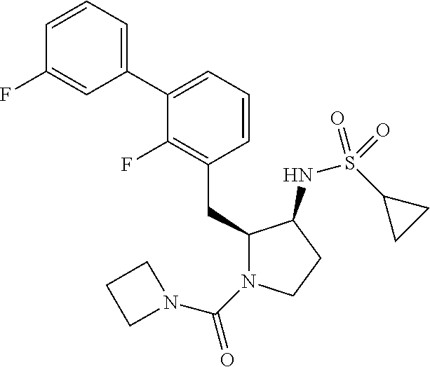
C1(CC2N(C(=O)N3CCC3)CCC2NS(C2CC2)(=O)=O)=C(F)C(C2=CC=CC(F)=C2)=CC=C1
